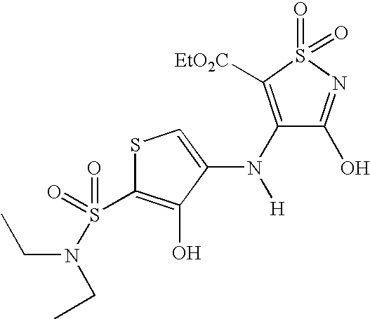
N(C1=C([EtO2C])S(=O)(=O)N=C1O)([H])C1=CSC(S(=O)(=O)N(CC)CC)=C1O
